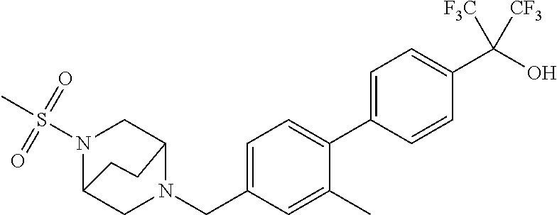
C1=C(C2=CC=C(CN3C4CN(S(C)(=O)=O)C(C3)CC4)C=C2C)C=CC(C(O)([F3C])[CF3])=C1
